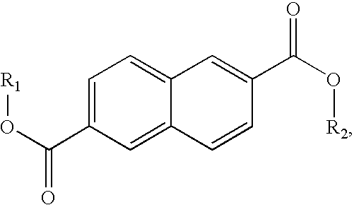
C1=C(C(O[R1])=O)C=C2C(=C1)C=C(C(O[R2])=O)C=C2
